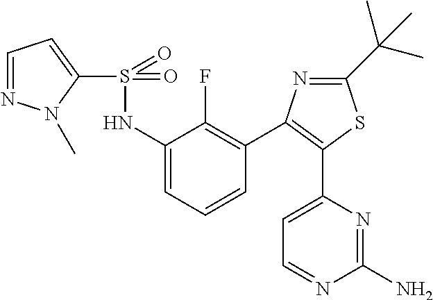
C1(S(=O)(NC2=CC=CC(C3=C(C4=CC=NC(N)=N4)SC(C(C)(C)C)=N3)=C2F)=O)=CC=NN1C
